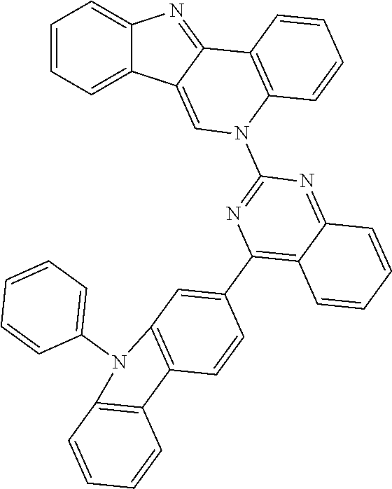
C1=CC=C2C(=C1)N=C1C2=CN(C2=NC(C3=CC4=C(C=C3)C3=C(C=CC=C3)N4C3=CC=CC=C3)=C3C(=N2)C=CC=C3)C2=C1C=CC=C2
